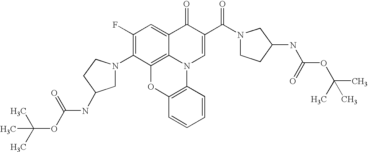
C1(F)=C(N2CC(NC(OC(C)(C)C)=O)CC2)C2=C3C(=C1)C(=O)C(C(N1CCC(NC(OC(C)(C)C)=O)C1)=O)=CN3C1=C(O2)C=CC=C1
